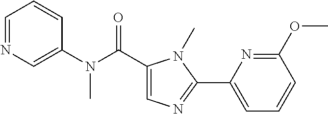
C1=CC=NC=C1N(C)C(=O)C1=CN=C(C2=CC=CC(OC)=N2)N1C
